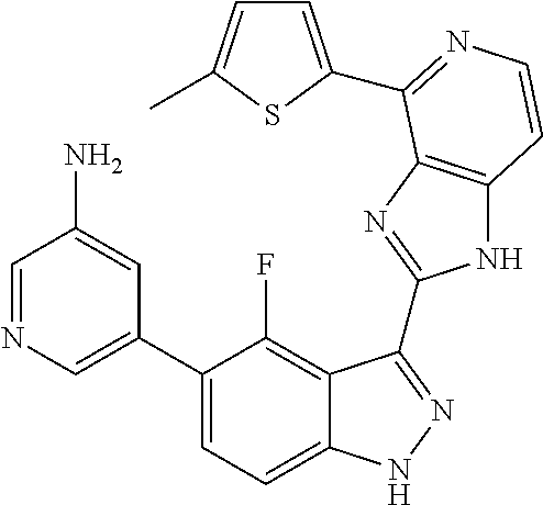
C1=C(C2=CC=C3C(=C2F)C(C2=NC4=C(N2)C=CN=C4C2=CC=C(C)S2)=NN3)C=C(N)C=N1
